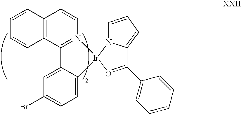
C12=C(C3=N(C=C1)[Ir]1(N4C=CC=C4C(C4=CC=CC=C4)=O1)C1=CC=C(Br)C=C31)C=CC=C2
